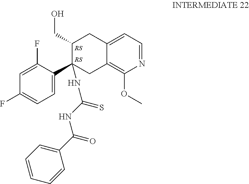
C1=C(F)C(C2(NC(=S)NC(C3=CC=CC=C3)=O)C(CO)CC3=CC=NC(OC)=C3C2)=CC=C1F
